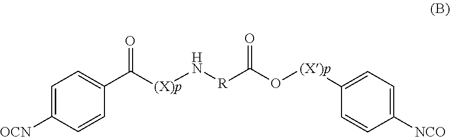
C1(C([(X)p]N[R]C(O[(X)p]C2=CC=C([NCO])C=C2)=O)=O)=CC=C([OCN])C=C1
